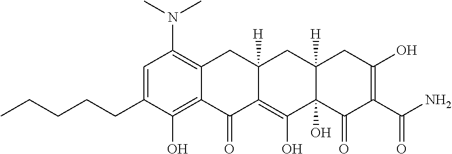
C1=C(CCCCC)C(O)=C2C(=C1N(C)C)CC1([H])C(=C(O)C3(O)C([H])(C1)CC(O)=C(C(N)=O)C3=O)C2=O
